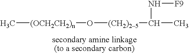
C[(OCH2CH2)n]O[(CH2)25]C(N[F9])C
